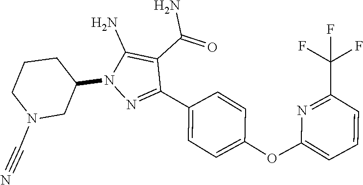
C1=C(C2=NN(C3CCCN(C#N)C3)C(N)=C2C(=O)N)C=CC(OC2=CC=CC(C(F)(F)F)=N2)=C1
